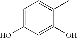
C1=C(O)C=C(O)C(C)=C1
